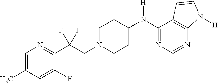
C1=C(C)C=C(F)C(C(CN2CCC(N(C3=NC=NC4=C3C=CN4[H])[H])CC2)(F)F)=N1
